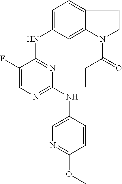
C1=CC(NC2=NC=C(F)C(NC3=CC=C4C(=C3)N(C(=O)C=C)CC4)=N2)=CN=C1OC
